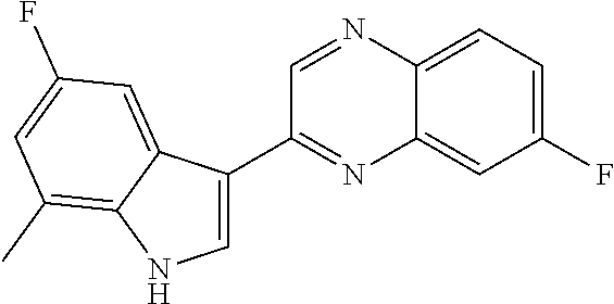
C12=CC=C(F)C=C1N=C(C1=CNC3=C(C)C=C(F)C=C13)C=N2
